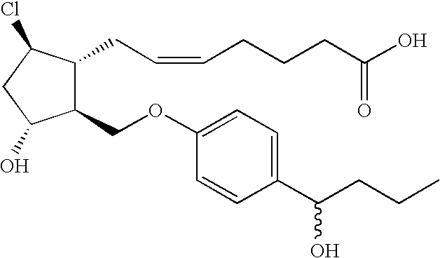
C1(OCC2C(CC=CCCCC(O)=O)C(Cl)CC2O)=CC=C(C(CCC)O)C=C1
